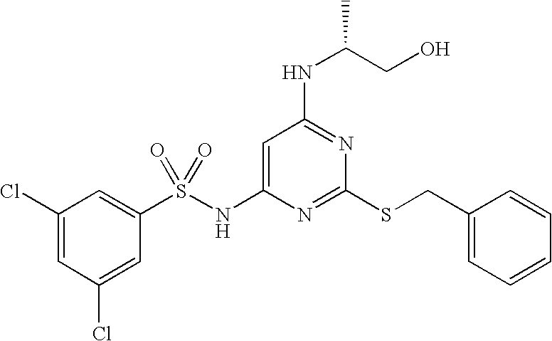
C1=C(NS(C2=CC(Cl)=CC(Cl)=C2)(=O)=O)N=C(SCC2=CC=CC=C2)N=C1NC(CO)C
